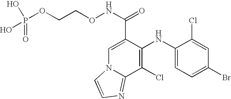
C1(Cl)=C(NC2=CC=C(Br)C=C2Cl)C(C(NOCCOP(=O)(O)O)=O)=CN2C1=NC=C2
